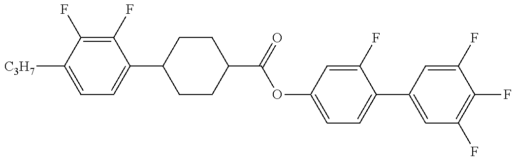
C1=C([C3H7])C(F)=C(F)C(C2CCC(C(OC3=CC=C(C4=CC(F)=C(F)C(F)=C4)C(F)=C3)=O)CC2)=C1
